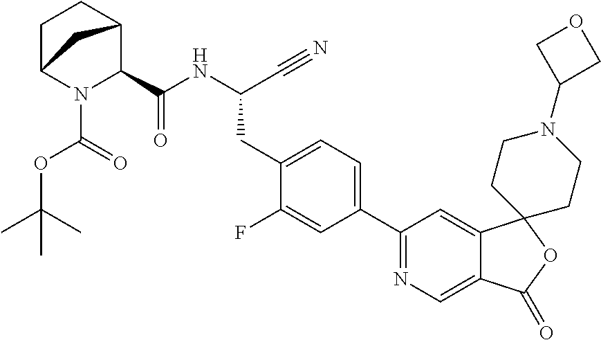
N(C(CC1=CC=C(C2=NC=C3C(=C2)C2(OC3=O)CCN(C3COC3)CC2)C=C1F)C#N)C(=O)C1N(C(=O)OC(C)(C)C)C2CCC1C2
